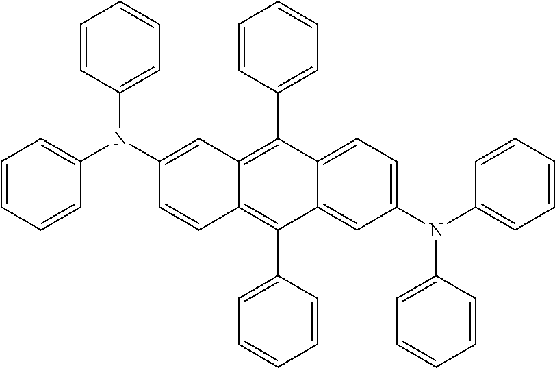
C1(N(C2=CC=CC=C2)C2=CC=CC=C2)=CC=C2C(=C1)C(C1=CC=CC=C1)=C1C(=C2C2=CC=CC=C2)C=C(N(C2=CC=CC=C2)C2=CC=CC=C2)C=C1
